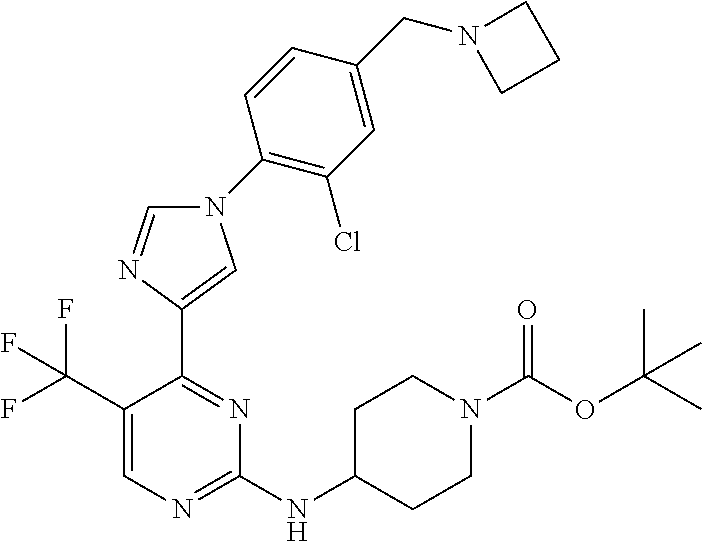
C1(NC2CCN(C(OC(C)(C)C)=O)CC2)=NC=C(C(F)(F)F)C(C2=CN(C3=C(Cl)C=C(CN4CCC4)C=C3)C=N2)=N1
